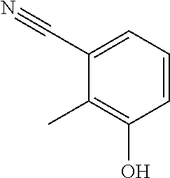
C1=CC=C(C#N)C(C)=C1O
